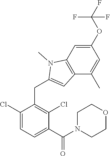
C1(Cl)=CC=C(C(=O)N2CCOCC2)C(Cl)=C1CC1=CC2=C(N1C)C=C(OC(F)(F)F)C=C2C
